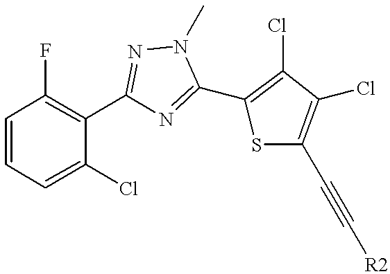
C1=CC=C(Cl)C(C2=NN(C)C(C3=C(Cl)C(Cl)=C(C#C[R2])S3)=N2)=C1F
